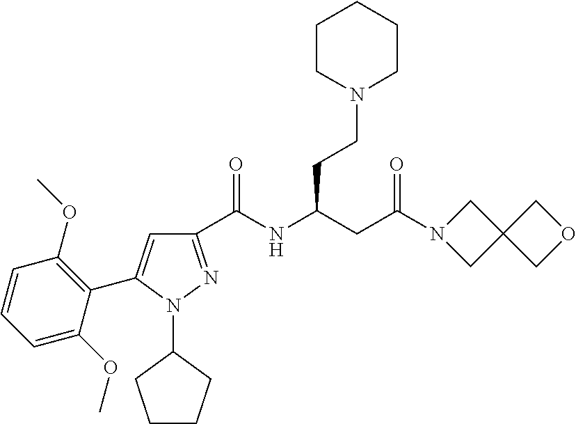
C1(C(NC(CC(N2CC3(C2)COC3)=O)CCN2CCCCC2)=O)=NN(C2CCCC2)C(C2=C(OC)C=CC=C2OC)=C1
